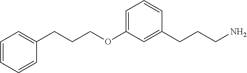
C(COC1=CC=CC(CCCN)=C1)CC1=CC=CC=C1
